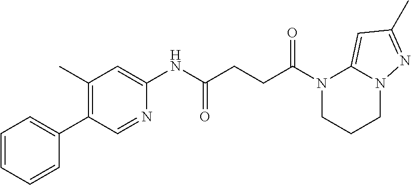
C1(NC(CCC(N2CCCN3C2=CC(C)=N3)=O)=O)=CC(C)=C(C2=CC=CC=C2)C=N1
